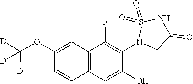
C12=C(C=C(O)C(N3CC(=O)NS3(=O)=O)=C1F)C=CC(OC([D])([D])[D])=C2
